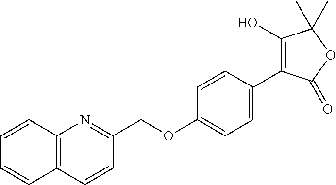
C12=C(C=CC(COC3=CC=C(C4=C(O)C(C)(C)OC4=O)C=C3)=N1)C=CC=C2
